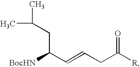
CC(C)CC(C=CCC([R])=O)[BocHN]
